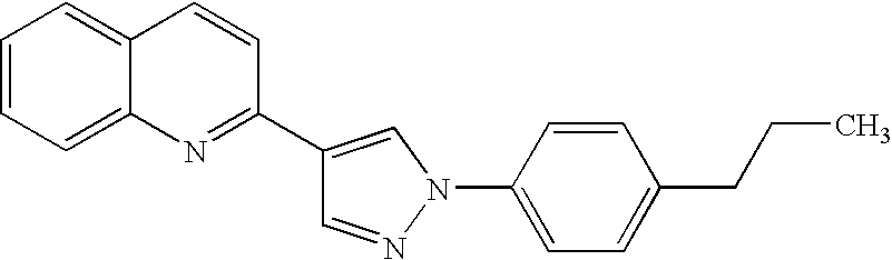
C1=NN(C2=CC=C(CCC)C=C2)C=C1C1=NC2=CC=CC=C2C=C1
